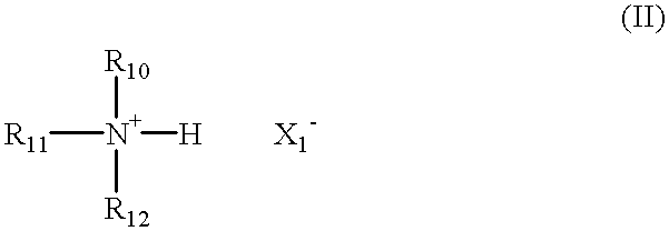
[R10][N+]([R12])([H])[R11]
